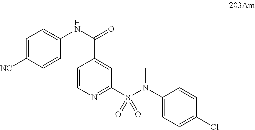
C1=C([NC])C=CC(NC(=O)C2=CC(S(N(C3=CC=C(Cl)C=C3)C)(=O)=O)=NC=C2)=C1
